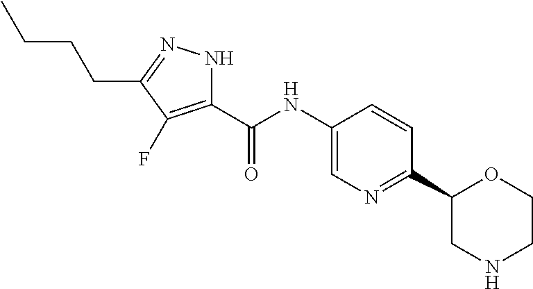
O=C(NC1=CN=C(C2CNCCO2)C=C1)C1=C(F)C(CCCC)=NN1
